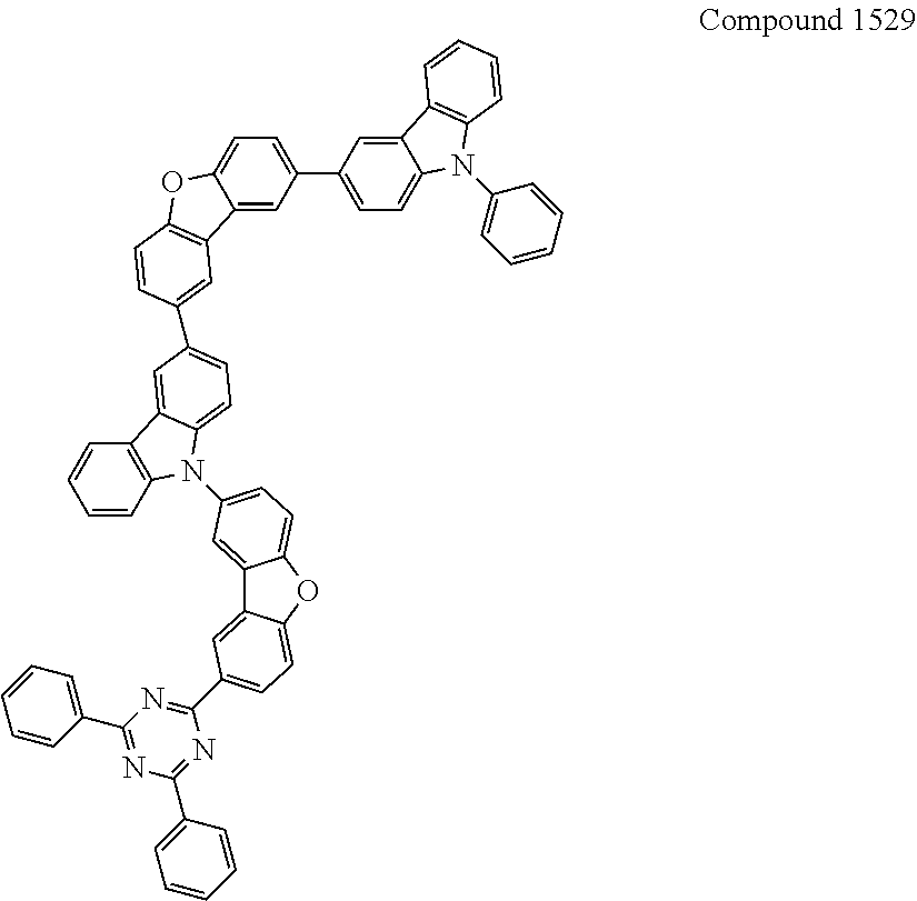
C1=CC=C(C2=NC(C3=CC=CC=C3)=NC(C3=CC=C4C(=C3)C3=CC(N5C6=C(C=CC=C6)C6=CC(C7=CC8=C(OC9=CC=C(C%10=CC=C%11C(=C%10)C%10=C(C=CC=C%10)N%11C%10=CC=CC=C%10)C=C98)C=C7)=CC=C56)=CC=C3O4)=N2)C=C1
